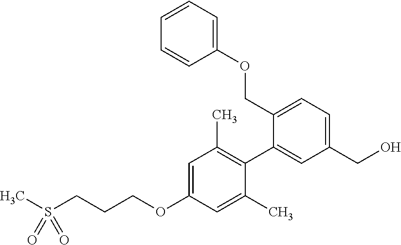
C1=CC=CC(OCC2=CC=C(CO)C=C2C2=C(C)C=C(OCCCS(C)(=O)=O)C=C2C)=C1
